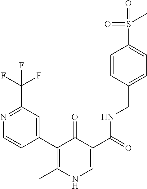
C1=CC(C2=C(C)NC=C(C(=O)NCC3=CC=C(S(=O)(=O)C)C=C3)C2=O)=CC(C(F)(F)F)=N1
